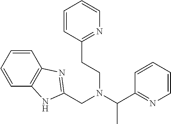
C(N(C(C1=NC=CC=C1)C)CCC1=NC=CC=C1)C1=NC2=C(C=CC=C2)N1
